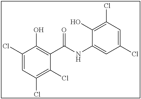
C1(Cl)=CC(Cl)=C(Cl)C(C(=O)NC2=CC(Cl)=CC(Cl)=C2O)=C1O
